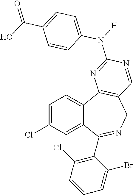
C1=C(Cl)C=C2C(=C1)C1=C(CN=C2C2=C(Cl)C=CC=C2Br)C=NC(N([H])C2=CC=C(C(=O)O)C=C2)=N1
